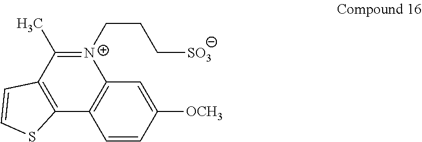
C1=CC([OCH3])=CC2=C1C1=C(C(C)=[N+]2CCC[SO3])C=CS1
